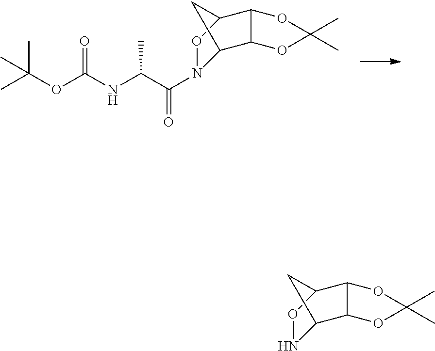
CC(OC(NC(C(=O)N1C2C3C(C(O1)C2)OC(C)(C)O3)C)=O)(C)C.N1C2C3C(C(O1)C2)OC(C)(C)O3
